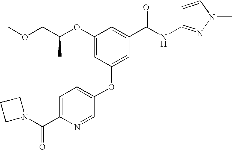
O(CC(OC1=CC(OC2=CC=C(C(N3CCC3)=O)N=C2)=CC(C(=O)NC2=NN(C)C=C2)=C1)C)C
